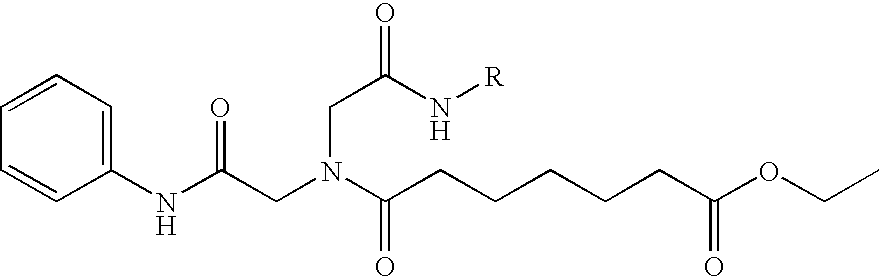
N(C(CN(C(CCCCCC(OCC)=O)=O)CC(=O)N[R])=O)C1=CC=CC=C1
